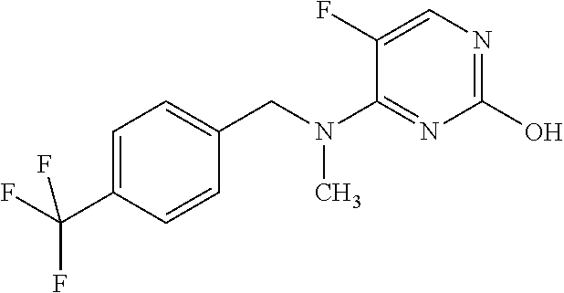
C1=C(C(F)(F)F)C=CC(CN(C2=NC(O)=NC=C2F)C)=C1
